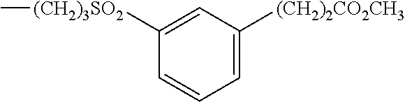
C1([(CH2)3SO2]C)=CC([(CH2)2CO2CH3])=CC=C1
